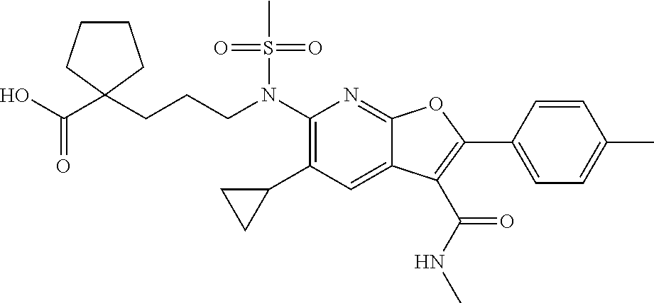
N(C1=C(C2CC2)C=C2C(=N1)OC(C1=CC=C(C)C=C1)=C2C(NC)=O)(S(C)(=O)=O)CCCC1(C(O)=O)CCCC1
